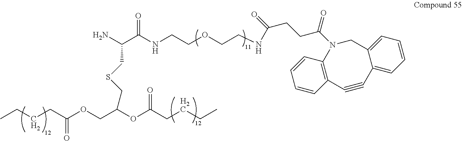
CCCCC(OCC(OC(CCCC)=O)CSCC(C(NCCOCCNC(CCC(=O)N1C2=C(C=CC=C2)C#CC2=CC=CC=C2C1)=O)=O)N)=O
